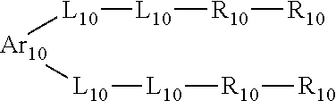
[Ar10]([L10][L10][R10][R10])[L10][L10][R10][R10]
